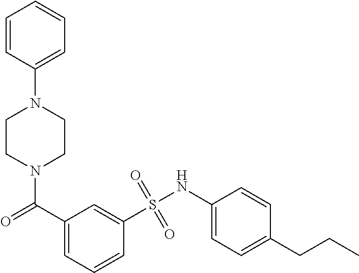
N1(C(=O)C2=CC=CC(S(NC3=CC=C(CCC)C=C3)(=O)=O)=C2)CCN(C2=CC=CC=C2)CC1
